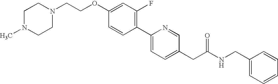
C(OC1=CC(F)=C(C2=CC=C(CC(NCC3=CC=CC=C3)=O)C=N2)C=C1)CN1CCN(C)CC1
